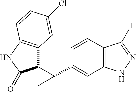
C1(C2C3(C2)C2=C(NC3=O)C=CC(Cl)=C2)=CC2=C(C=C1)C(I)=NN2
